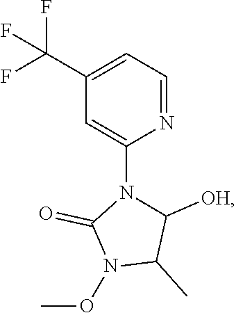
C1(C(F)(F)F)=CC=NC(N2C([OH])C(C)N(OC)C2=O)=C1
